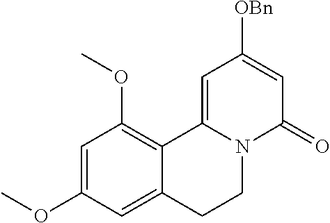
C1=C(OC)C=C2C(=C1OC)C1=CC([OBn])=CC(=O)N1CC2
